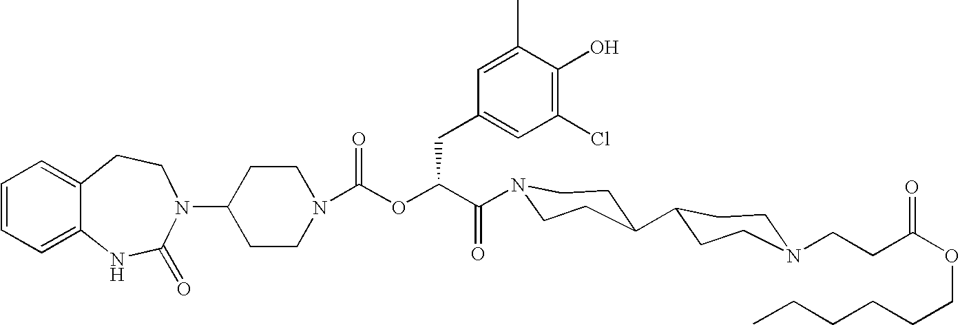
C12=CC=CC=C1NC(=O)N(C1CCN(C(OC(C(=O)N3CCC(C4CCN(CCC(OCCCCCC)=O)CC4)CC3)CC3=CC(Cl)=C(O)C(C)=C3)=O)CC1)CC2
